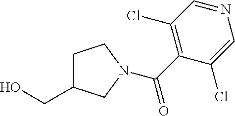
C1C(CO)CN(C(C2=C(Cl)C=NC=C2Cl)=O)C1
